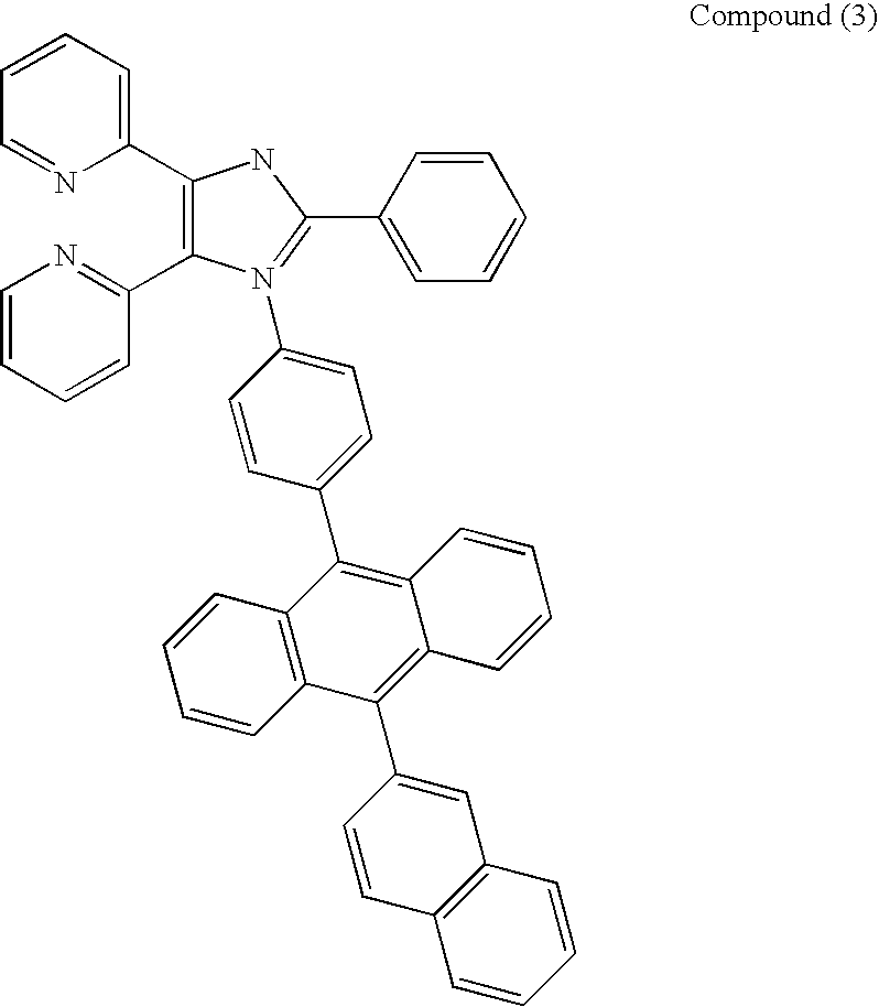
C1(C2=CC=CC=N2)=C(C2=NC=CC=C2)N(C2=CC=C(C3=C4C(=C(C5=CC6=C(C=C5)C=CC=C6)C5=C3C=CC=C5)C=CC=C4)C=C2)=C(C2=CC=CC=C2)N1
